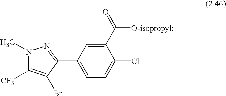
N1(C)C([CF3])=C(Br)C(C2=CC=C(Cl)C(C(=O)[O-isopropyl])=C2)=N1
